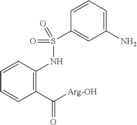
C1(C([Arg-OH])=O)=C(NS(C2=CC(N)=CC=C2)(=O)=O)C=CC=C1
